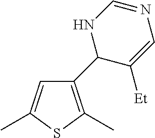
C1=C(C)SC(C)=C1C1C([Et])=CN=CN1
